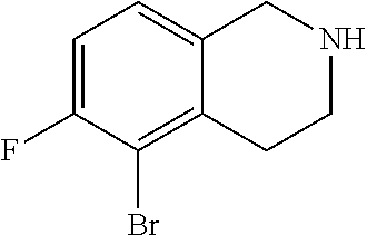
C1=C(F)C(Br)=C2C(=C1)CNCC2
